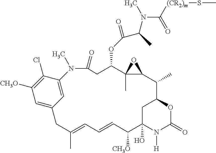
C1=C2C=C(C(Cl)=C1[CH3O])N(C)C(=O)CC(OC(C(N(C(=O)[(CR2)m]SC)C)C)=O)C1(C)C(C(C)C3OC(=O)N([H])C(O)(C([CH3O])C=CC=C(C)C2)C3)O1
